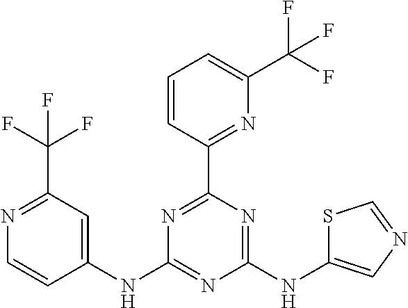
N1=C(C(F)(F)F)C=C(NC2=NC(NC3=CN=CS3)=NC(C3=NC(C(F)(F)F)=CC=C3)=N2)C=C1
